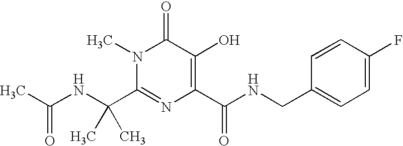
CC(NC(C1=NC(C(NCC2=CC=C(F)C=C2)=O)=C(O)C(=O)N1C)(C)C)=O
